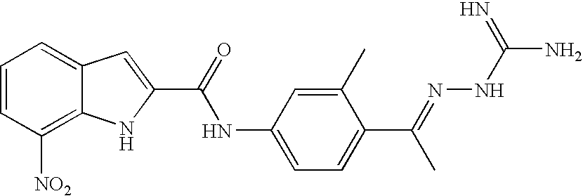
C1=CC([NO2])=C2C(=C1)C=C(C(=O)NC1=CC=C(C(=NNC(N)=N)C)C(C)=C1)N2
